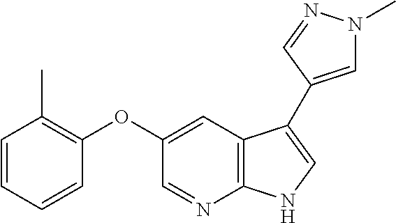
C1=NC2=C(C=C1OC1=C(C)C=CC=C1)C(C1=CN(C)N=C1)=CN2
